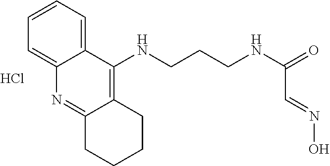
C12=CC=CC=C1N=C1C(=C2NCCCNC(=O)C=NO)CCCC1.Cl
